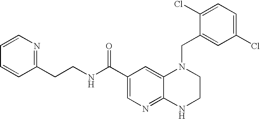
C(C1=CN=C2C(=C1)N(CC1=CC(Cl)=CC=C1Cl)CCN2)(NCCC1=NC=CC=C1)=O
